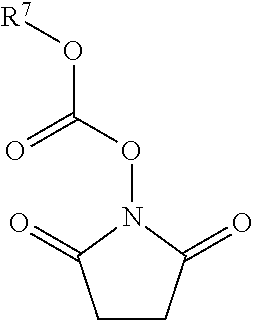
C1CC(=O)N(OC(O[R7])=O)C1=O
